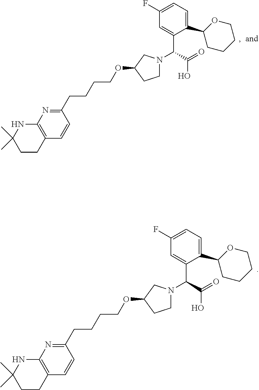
C1=C(C(C(=O)O)N2CCC(OCCCCC3=NC4=C(C=C3)CCC(C)(C)N4)C2)C(C2CCCCO2)=CC=C1F.C1=C(C(C(=O)O)N2CCC(OCCCCC3=NC4=C(C=C3)CCC(C)(C)N4)C2)C(C2CCCCO2)=CC=C1F
